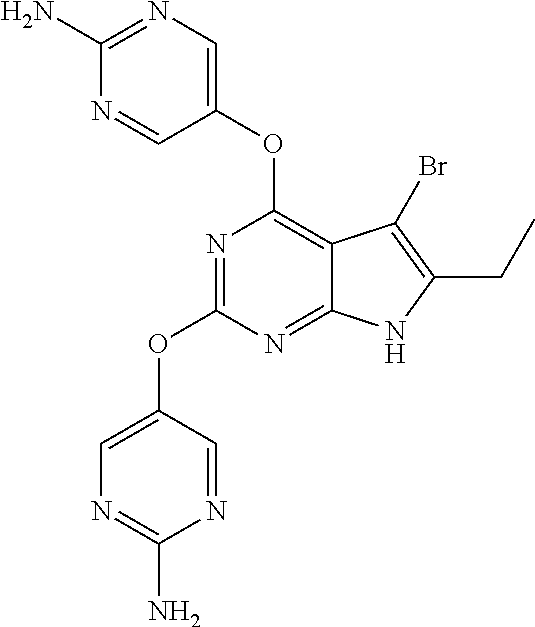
C12=NC(OC3=CN=C(N)N=C3)=NC(OC3=CN=C(N)N=C3)=C1C(Br)=C(CC)N2
